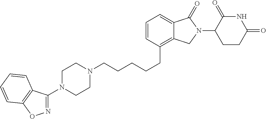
C(CCCC1=C2C(=CC=C1)C(=O)N(C1C(=O)NC(=O)CC1)C2)CN1CCN(C2=NOC3=C2C=CC=C3)CC1
